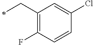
C1(CC)=C(F)C=CC(Cl)=C1
